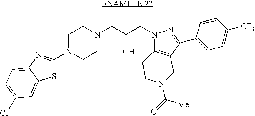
N1(C2=NC3=CC=C(Cl)C=C3S2)CCN(CC(CN2C3=C(CN(C(=O)[Me])CC3)C(C3=CC=C([CF3])C=C3)=N2)O)CC1
